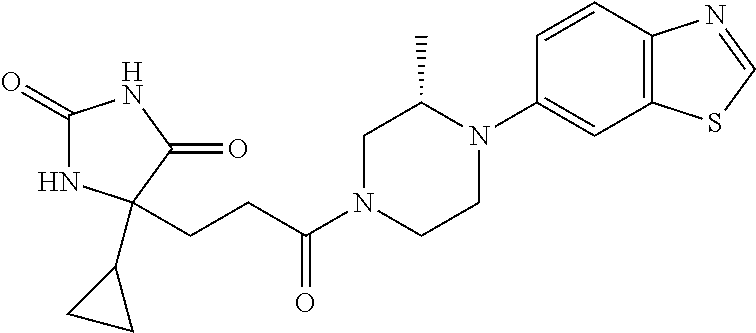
C1(=O)NC(C2CC2)(CCC(N2CCN(C3=CC4=C(C=C3)N=CS4)C(C)C2)=O)C(=O)N1
